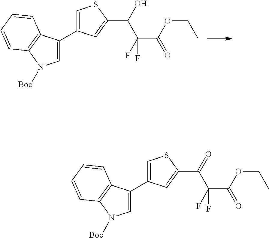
C1=C(C2=CSC(C(O)C(F)(C(=O)OCC)F)=C2)C2=C(N1[Boc])C=CC=C2.C1=C(C2=CSC(C(=O)C(F)(C(=O)OCC)F)=C2)C2=C(N1[Boc])C=CC=C2
